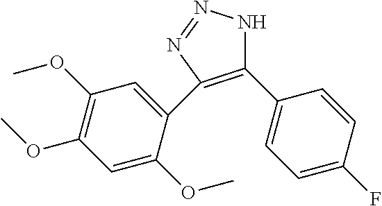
C1(C2=CC=C(F)C=C2)=C(C2=CC(OC)=C(OC)C=C2OC)N=NN1
